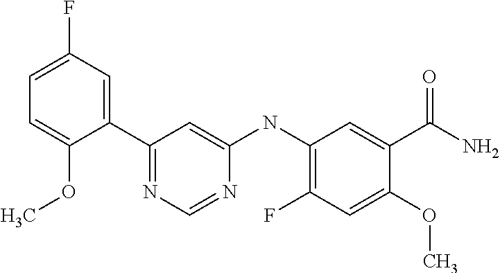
C1(C2=CC(F)=CC=C2OC)=NC=NC(NC2=C(F)C=C(OC)C(C(=O)N)=C2)=C1
